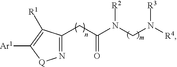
N1=C(CC(N(CN([R4])[R3])[R2])=O)C([R1])=C([Ar1])[Q]1
